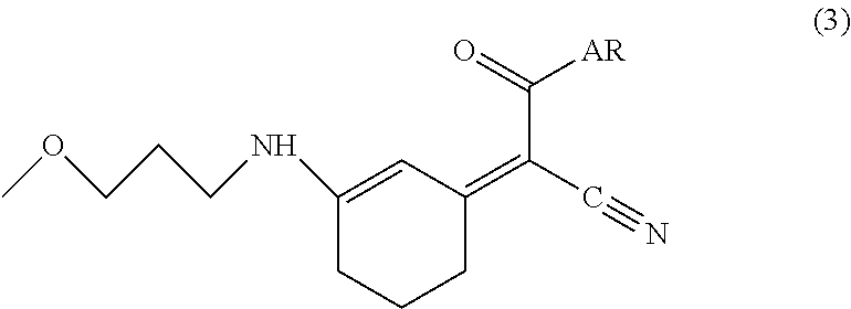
C1(NCCCOC)=CC(=C(C#N)C(=O)[AR])CCC1
